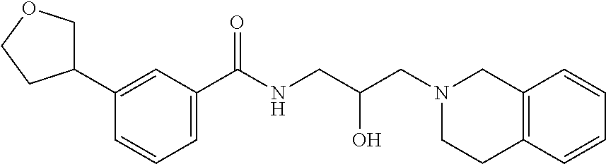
C1=C(C(NCC(CN2CC3=C(CC2)C=CC=C3)O)=O)C=C(C2COCC2)C=C1
